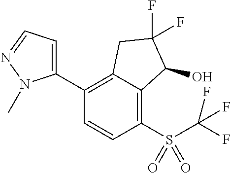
C1(C2=C3C(=C(S(=O)(=O)C(F)(F)F)C=C2)C(O)C(F)(F)C3)=CC=NN1C
